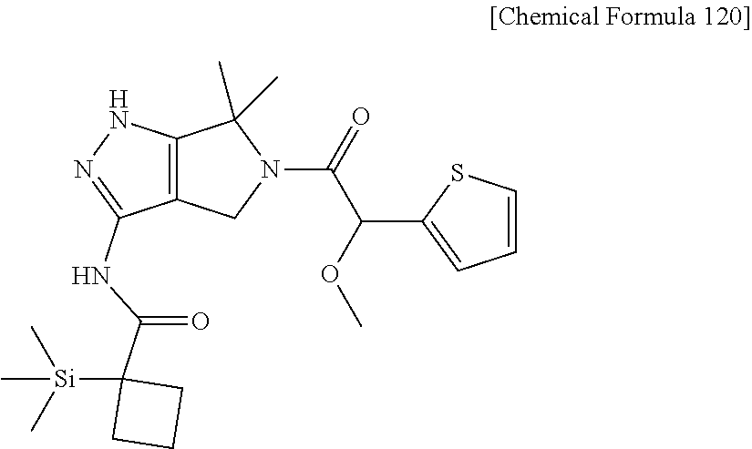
C1(C(OC)C(=O)N2C(C)(C)C3=C(C2)C(NC(C2([Si](C)(C)C)CCC2)=O)=NN3)=CC=CS1
